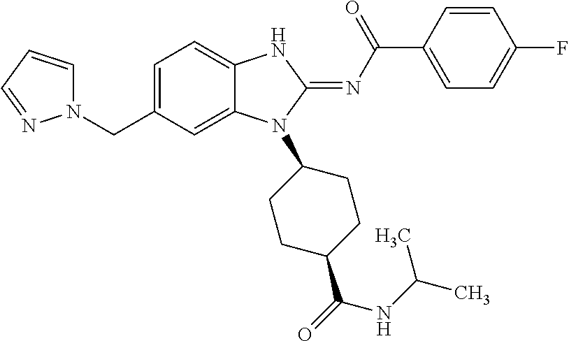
C1=C(CN2C=CC=N2)C=C2C(=C1)NC(=NC(C1=CC=C(F)C=C1)=O)N2C1CCC(C(NC(C)C)=O)CC1
